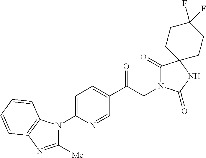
C1(C(CN2C(=O)C3(NC2=O)CCC(F)(F)CC3)=O)=CC=C(N2C([Me])=NC3=C2C=CC=C3)N=C1
